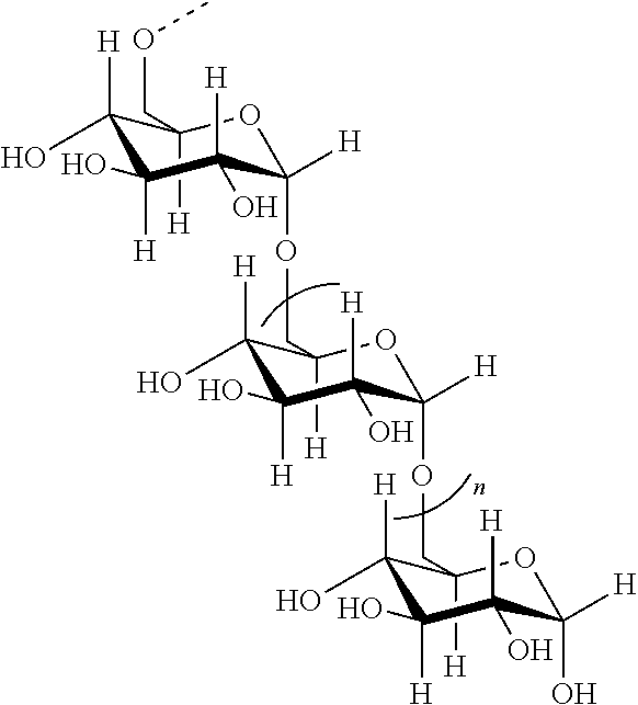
C1([H])(COC)C([H])(O)C([H])(O)C([H])(O)C([H])(OCC2([H])C(O)([H])C([H])(O)C([H])(O)C([H])(OCC3([H])C(O)([H])C([H])(O)C([H])(O)C([H])(O)O3)O2)O1
